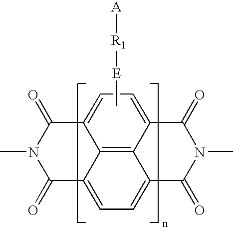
C12=C3C4=CC=C1C(=O)N(C)C(=O)C2=CC=C3C(=O)N(C)C4=O.C[E][R1][A]
